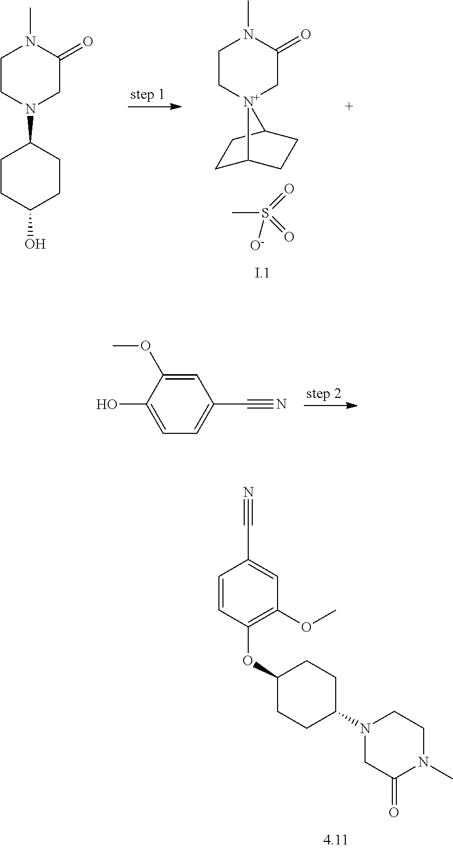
C1C[N+]2(CC(=O)N1C)C1CCC2CC1.CS([O-])(=O)=O.C1CN(C2CCC(O)CC2)CC(=O)N1C.C1(O)=CC=C(C#N)C=C1OC.C1=CC(OC2CCC(N3CC(=O)N(C)CC3)CC2)=C(OC)C=C1C#N
